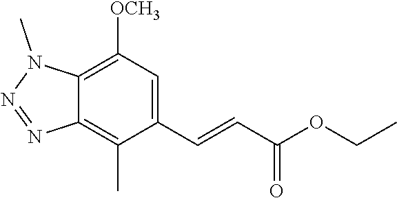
C1(C=CC(OCC)=O)=CC([OCH3])=C2C(=C1C)N=NN2C
